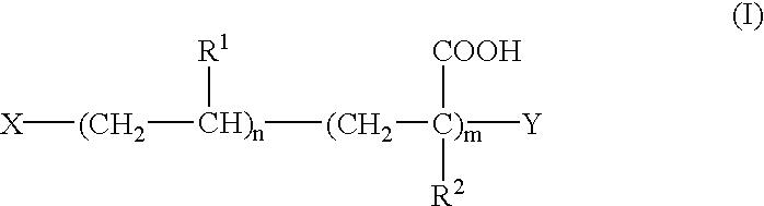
[CH)n]([(CH2][C)m]([Y])([R2])[COOH])([(CH2][X])[R1]
